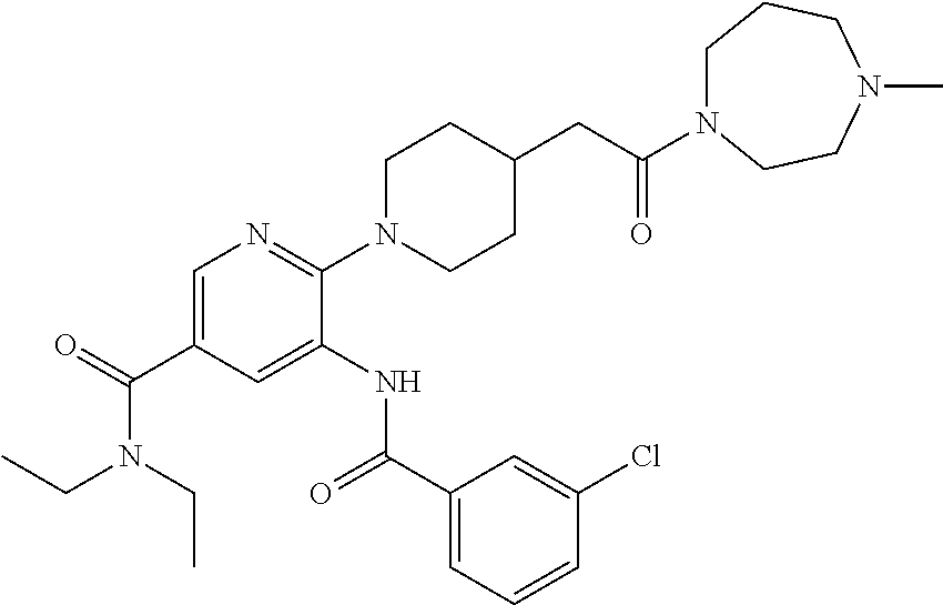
C1=C(C(=O)N(CC)CC)C=C(NC(C2=CC=CC(Cl)=C2)=O)C(N2CCC(CC(=O)N3CCCN(C)CC3)CC2)=N1
